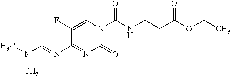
CN(C=NC1=NC(=O)N(C(NCCC(OCC)=O)=O)C=C1F)C
